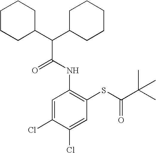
O=C(NC1=C(SC(C(C)(C)C)=O)C=C(Cl)C(Cl)=C1)C(C1CCCCC1)C1CCCCC1
